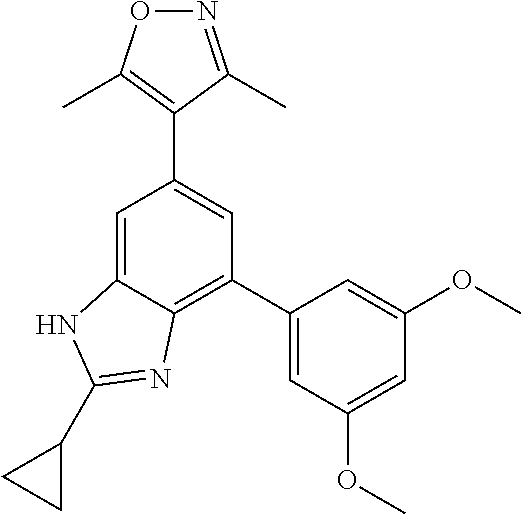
C1(C2=CC(OC)=CC(OC)=C2)=C2C(=CC(C3=C(C)ON=C3C)=C1)NC(C1CC1)=N2
